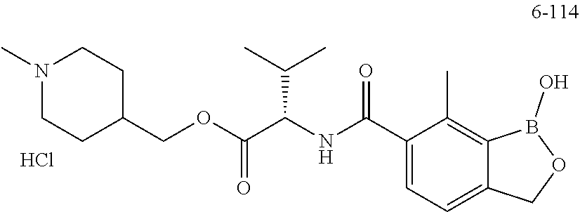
C1(C(NC(C(OCC2CCN(C)CC2)=O)C(C)C)=O)=CC=C2C(=C1C)B(O)OC2.Cl
